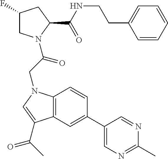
C(CC1=CC=CC=C1)NC(C1CC(F)CN1C(CN1C2=C(C(C(C)=O)=C1)C=C(C1=CN=C(C)N=C1)C=C2)=O)=O
